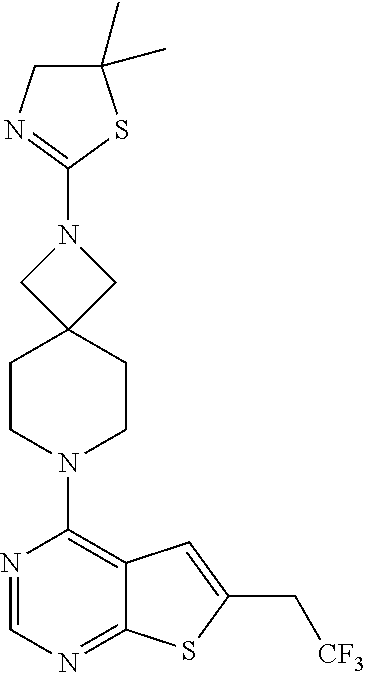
N1(C2=NCC(C)(C)S2)CC2(C1)CCN(C1=C3C(=NC=N1)SC(C[CF3])=C3)CC2
